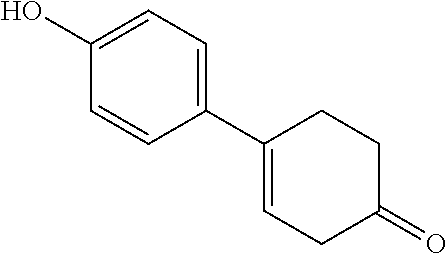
C1(O)=CC=C(C2=CCC(=O)CC2)C=C1
